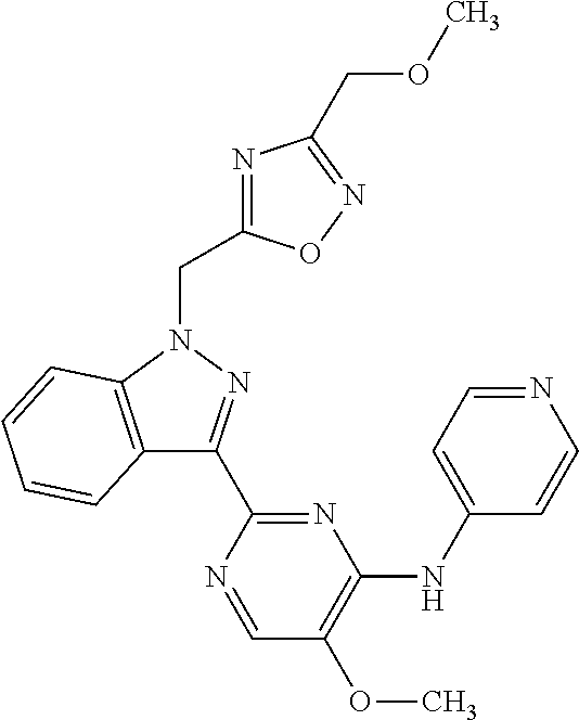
C12=C(N(CC3=NC(COC)=NO3)N=C1C1=NC(NC3=CC=NC=C3)=C(OC)C=N1)C=CC=C2
